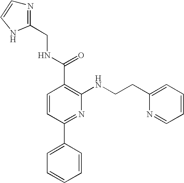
N1=C(CNC(C2=C(NCCC3=CC=CC=N3)N=C(C3=CC=CC=C3)C=C2)=O)NC=C1
